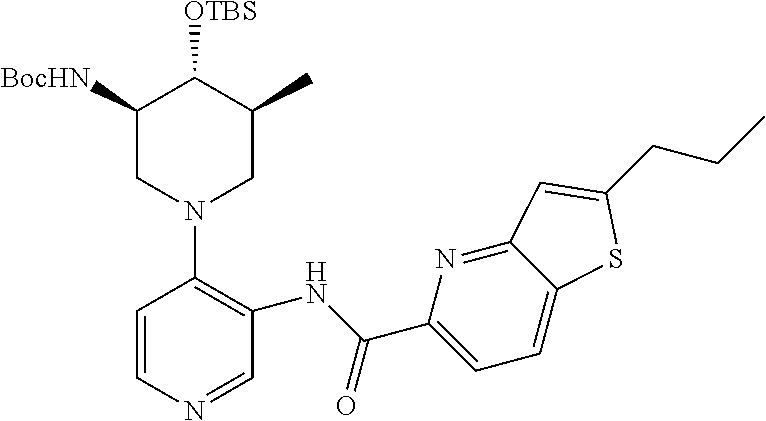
C1=CN=CC(NC(C2=CC=C3C(=N2)C=C(CCC)S3)=O)=C1N1CC(C)C([OTBS])C([BocHN])C1
